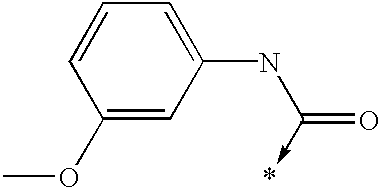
C1(OC)=CC(NC(=O)->*)=CC=C1
